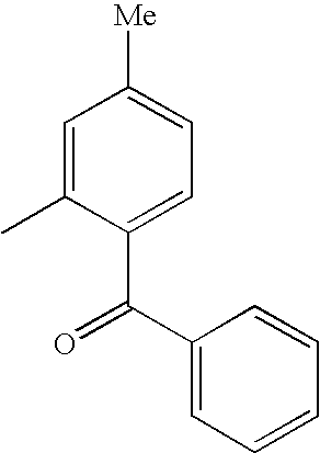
C1=C(C)C(C(C2=CC=CC=C2)=O)=CC=C1[Me]
